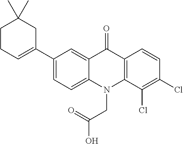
C12=CC(C3=CCCC(C)(C)C3)=CC=C1N(CC(O)=O)C1=C(C2=O)C=CC(Cl)=C1Cl
